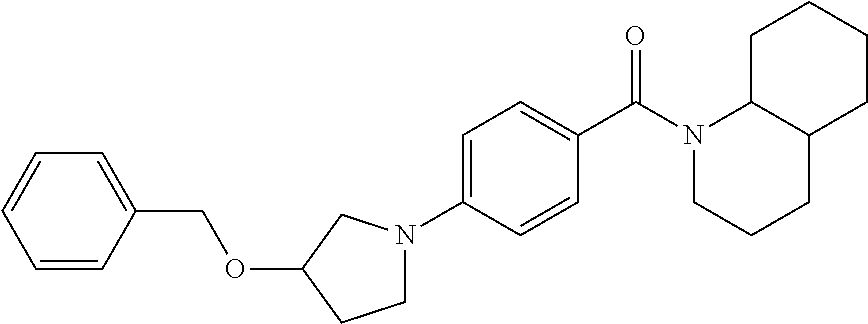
C1=C(N2CCC(OCC3=CC=CC=C3)C2)C=CC(C(N2CCCC3C2CCCC3)=O)=C1
